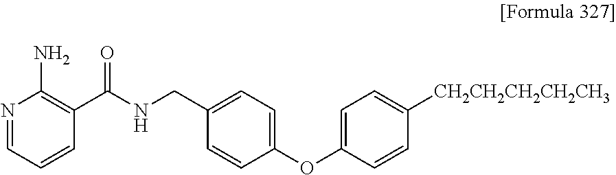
N1=CC=CC(C(NCC2=CC=C(OC3=CC=C([CH2CH2CH2CH2CH3])C=C3)C=C2)=O)=C1N
